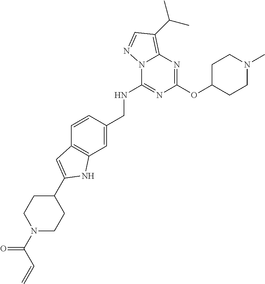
N12C(NCC3=CC4=C(C=C3)C=C(C3CCN(C(=O)C=C)CC3)N4)=NC(OC3CCN(C)CC3)=NC1=C(C(C)C)C=N2
